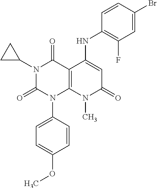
C1=CC(N2C3=C(C(=O)N(C4CC4)C2=O)C(NC2=C(F)C=C(Br)C=C2)=CC(=O)N3C)=CC=C1OC
